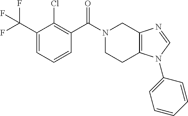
C1(C(F)(F)F)=CC=CC(C(N2CCC3=C(C2)N=CN3C2=CC=CC=C2)=O)=C1Cl
